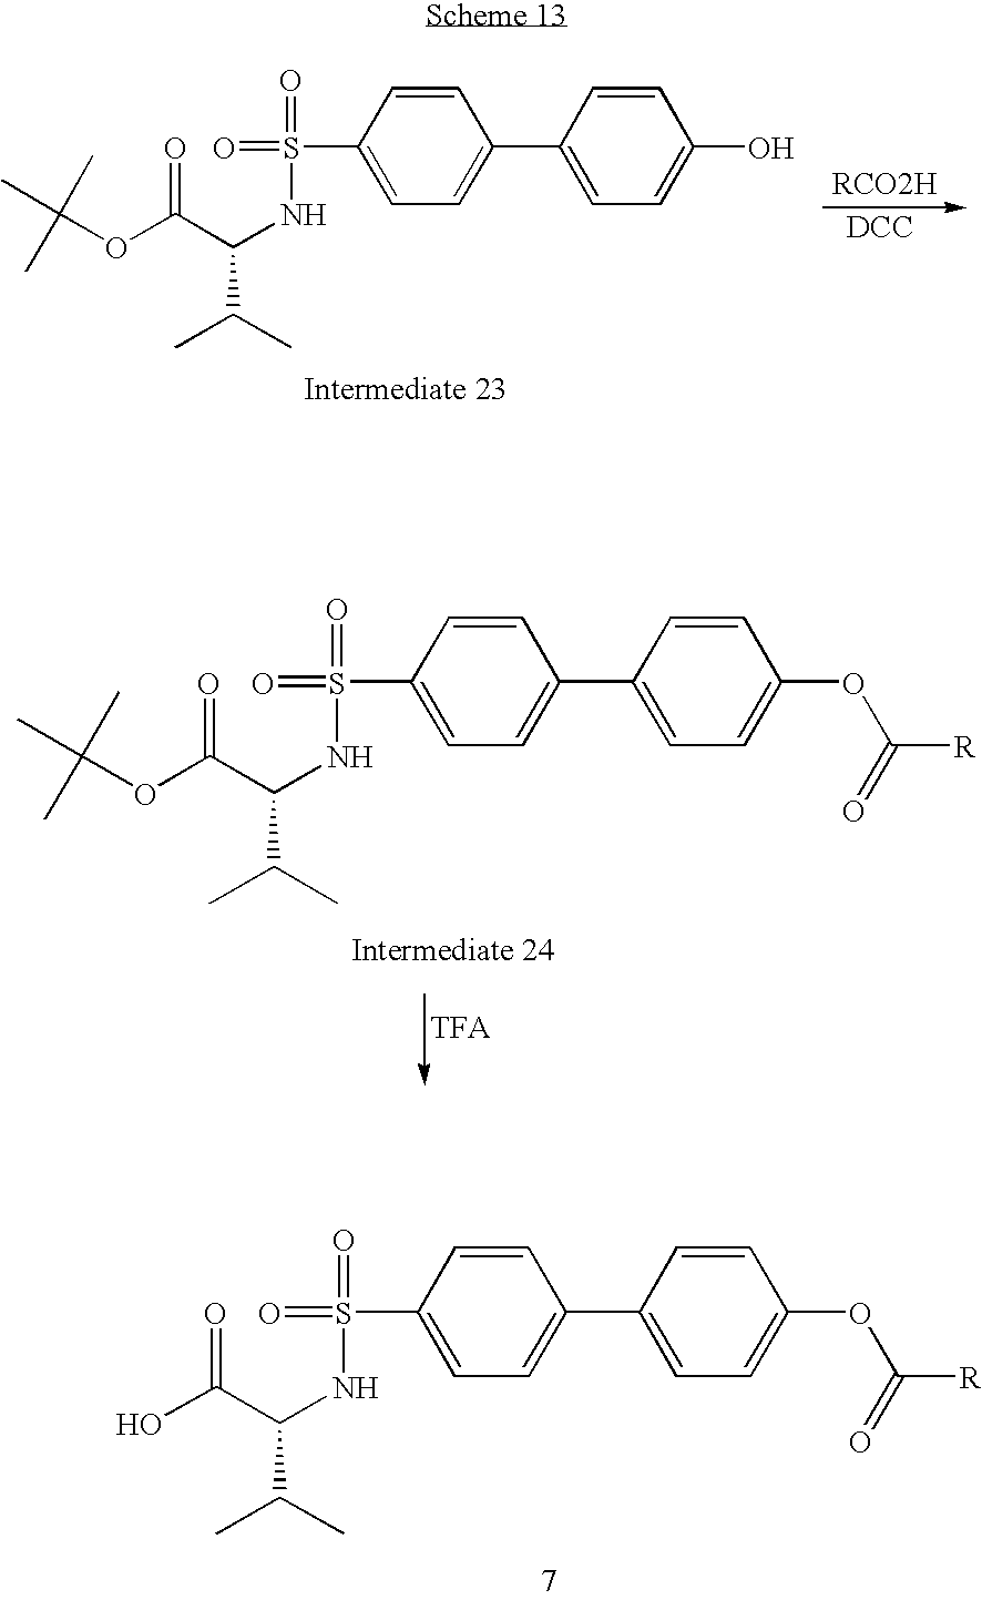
[DCC].C1=C(C2=CC=C(S(=O)(NC(C(C)C)C(OC(C)(C)C)=O)=O)C=C2)C=CC(O)=C1.C1=C(C2=CC=C(S(=O)(NC(C(C)C)C(OC(C)(C)C)=O)=O)C=C2)C=CC(OC([R])=O)=C1.C1=C(C2=CC=C(S(=O)(NC(C(C)C)C(O)=O)=O)C=C2)C=CC(OC([R])=O)=C1
